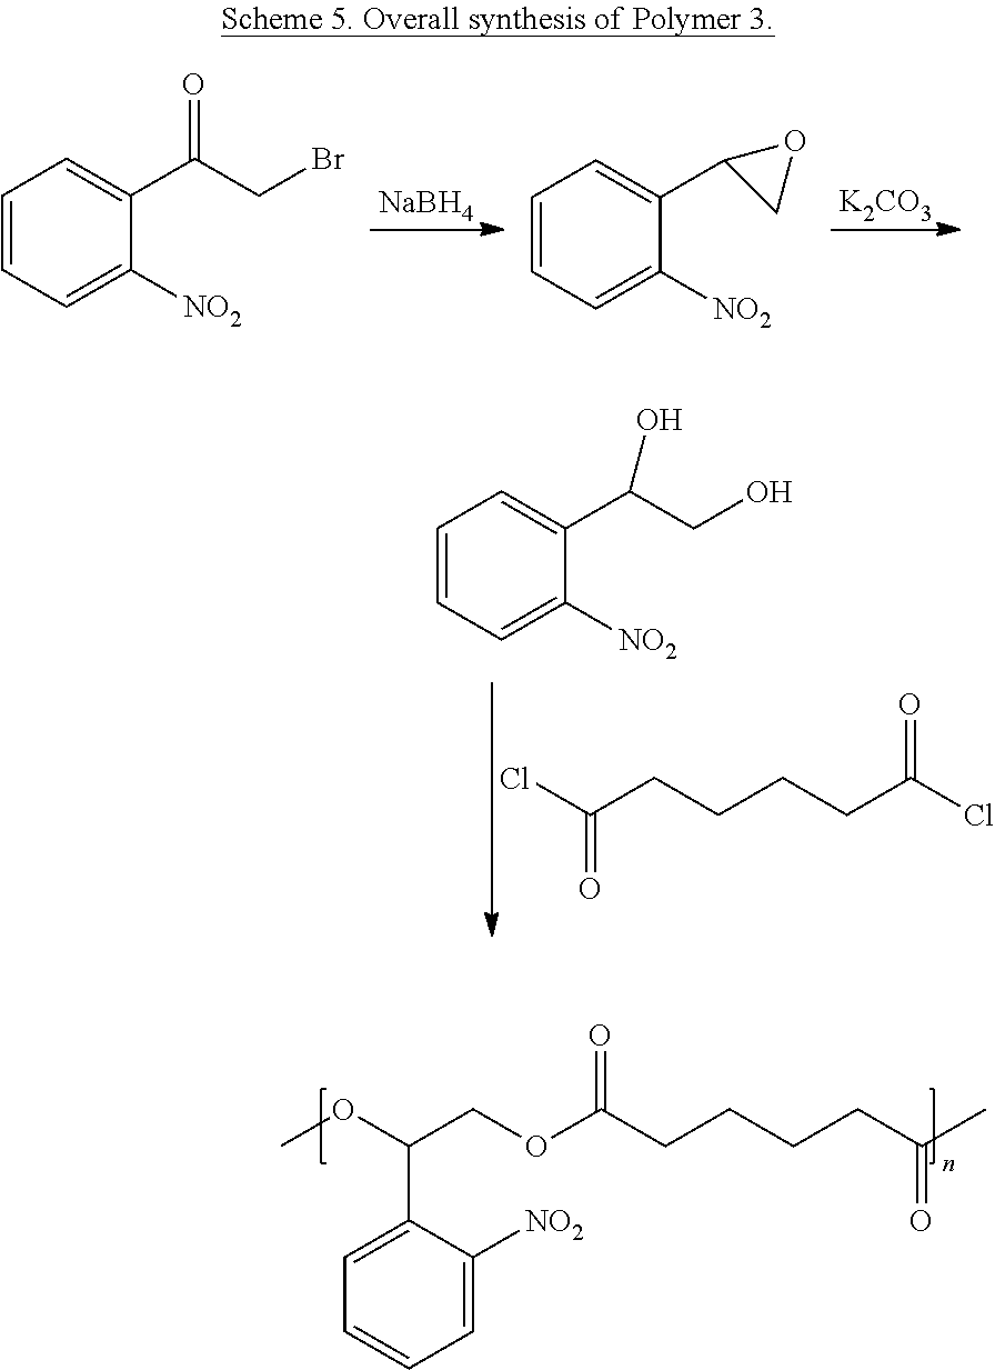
C1=C(C(OC)COC(CCCCC(C)=O)=O)C([NO2])=CC=C1.[NaBH4].[K2CO3].C1=CC=C([NO2])C(C(CBr)=O)=C1.C1=CC=C([NO2])C(C2CO2)=C1.ClC(CCCCC(Cl)=O)=O.C1=CC=C([NO2])C(C(CO)O)=C1
